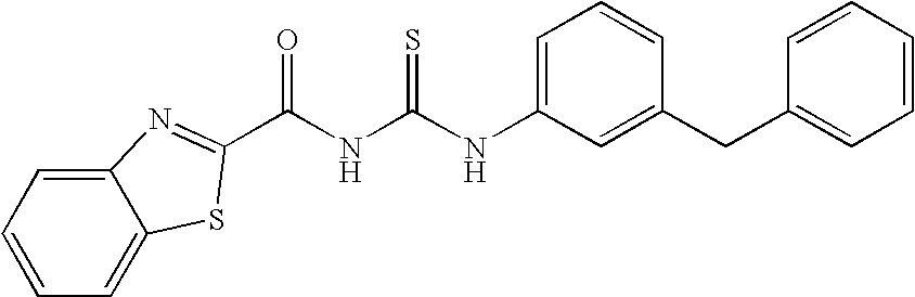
C1(NC(NC(=O)C2=NC3=CC=CC=C3S2)=S)=CC=CC(CC2=CC=CC=C2)=C1
